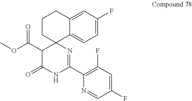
C1=C2C3(CCCC2=CC(F)=C1)C(C(OC)=O)C(=O)NC(C1=C(F)C=C(F)C=N1)=N3
